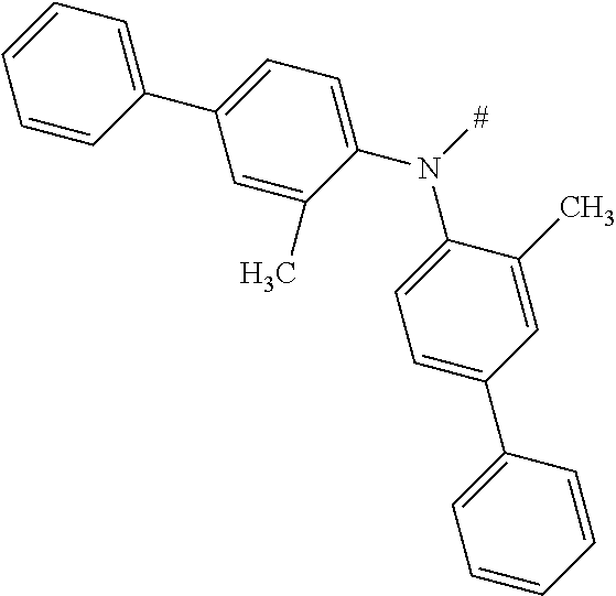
N(C1=CC=C(C2=CC=CC=C2)C=C1C)([#])C1=CC=C(C2=CC=CC=C2)C=C1C
